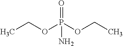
CCOP(OCC)(=O)N
